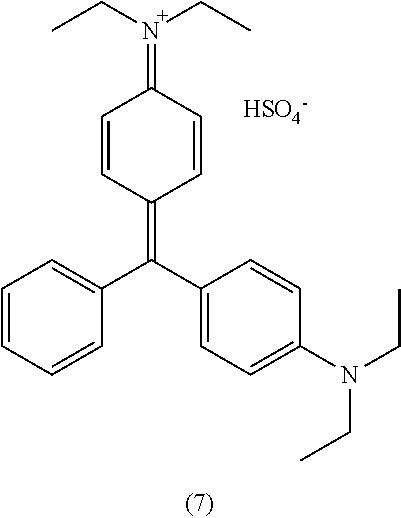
C1=CC=CC(C(C2=CC=C(N(CC)CC)C=C2)=C2C=CC(=N(CC)CC)C=C2)=C1.[HSO4-]
